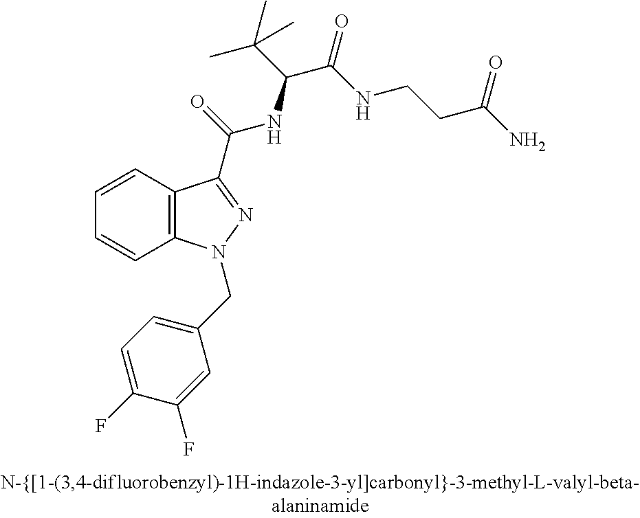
C1=CC2=C(C=C1)N(CC1=CC=C(F)C(F)=C1)N=C2C(=O)NC(C(C)(C)C)C(=O)NCCC(N)=O
